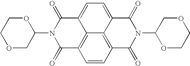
O1CCOCC1N1C(=O)C2=C3C(=CC=C4C3=C(C=C2)C(=O)N(C2OCCOC2)C4=O)C1=O
